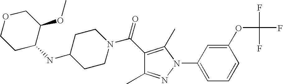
C1(C(=O)N2CCC(NC3C(OC)COCC3)CC2)=C(C)N(C2=CC=CC(OC(F)(F)F)=C2)N=C1C
